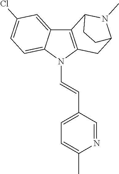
C12=CC(Cl)=CC=C1N(C=CC1=CC=C(C)N=C1)C1=C2C2N(C)C(C1)CC2
